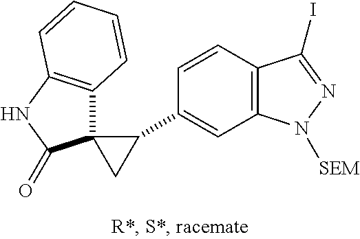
C1=CC2=C(C=C1C1C3(C4=C(NC3=O)C=CC=C4)C1)N([SEM])N=C2I
